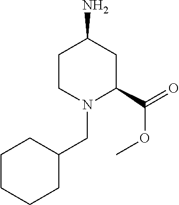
N1(CC2CCCCC2)C(C(=O)OC)CC(N)CC1
